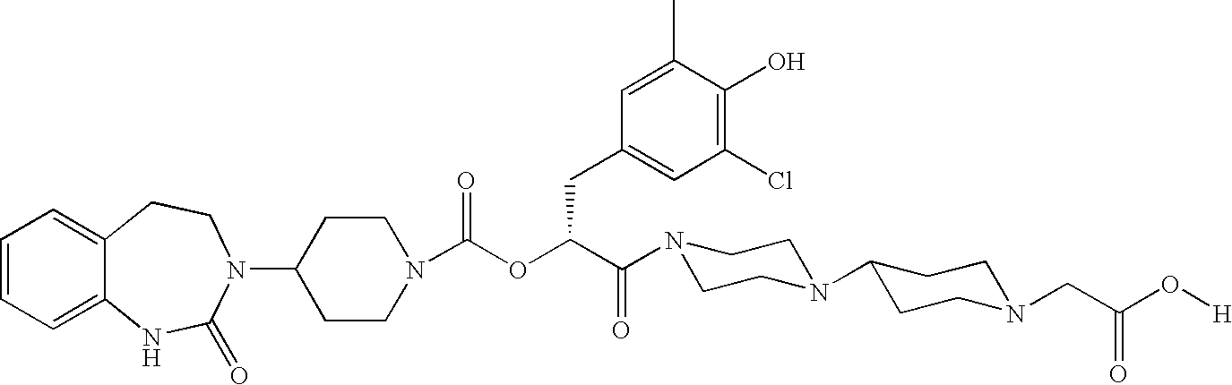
C1(N2C(=O)NC3=CC=CC=C3CC2)CCN(C(OC(C(N2CCN(C3CCN(CC(O[H])=O)CC3)CC2)=O)CC2=CC(Cl)=C(O)C(C)=C2)=O)CC1
